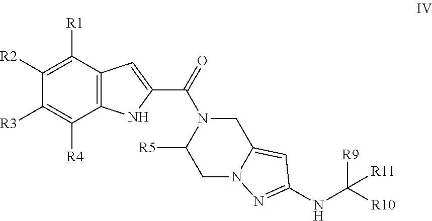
N12N=C(NC([R10])([R9])[R11])C=C1CN(C(C1=CC3=C(C([R4])=C([R3])C([R2])=C3[R1])N1)=O)C([R5])C2
